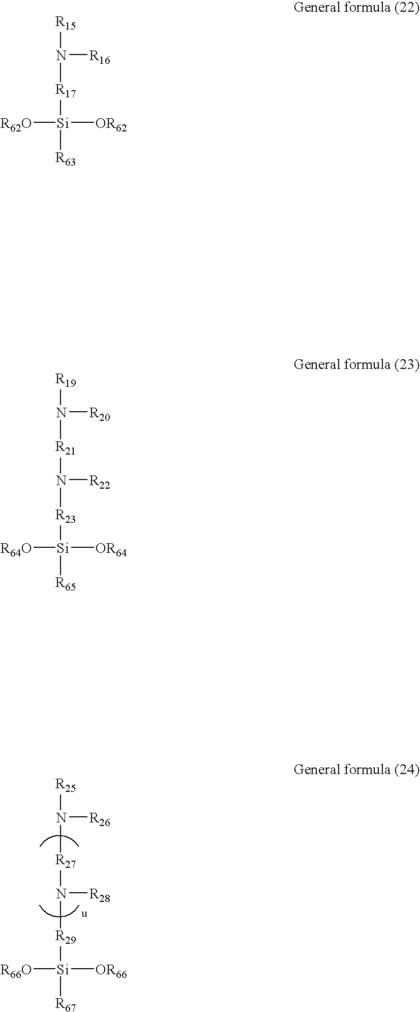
[R15]N([R16])[R17][Si]([R63])([R62O])[OR62].[R19]N([R20])[R21]N([R22])[R23][Si]([R65])([R64O])[OR64].[R25]N([R26])[R27]N([R28])[R29][Si]([R66O])([R67])[OR66]
